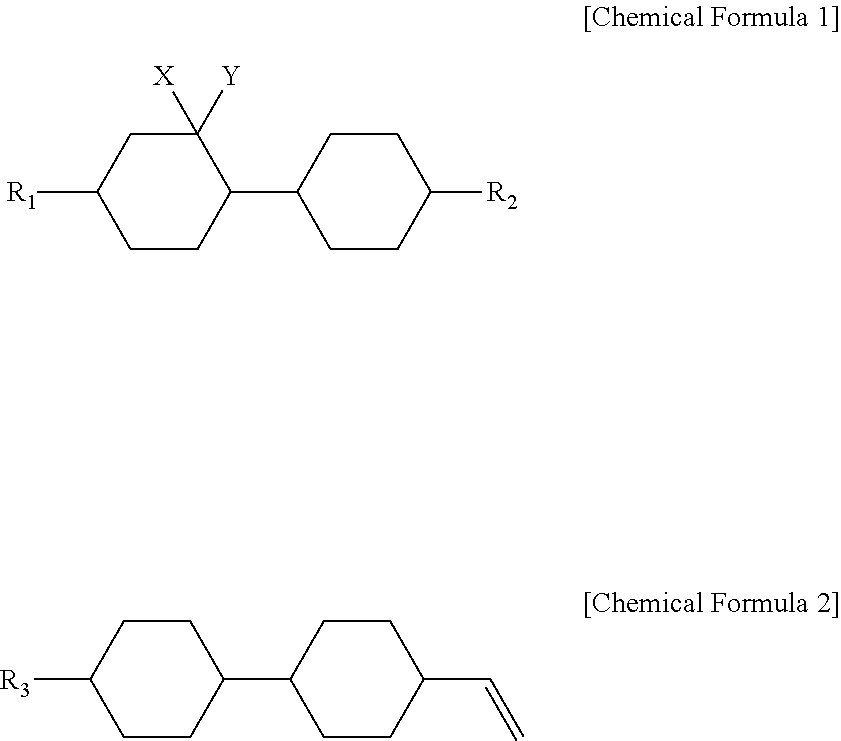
C1CC(C2CCC([R2])CC2)C([Y])([X])CC1[R1].C1CC(C2CCC(C=C)CC2)CCC1[R3]
